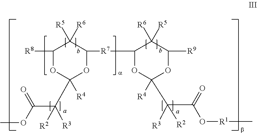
C1([R8])OC(C(C(OC)=O)([R2])[R3])([R4])OC([R7]C2OC([R4])(C(C(=O)O[R1]C)([R3])[R2])OC([R9])C2([R6])[R5])C1([R5])[R6]
